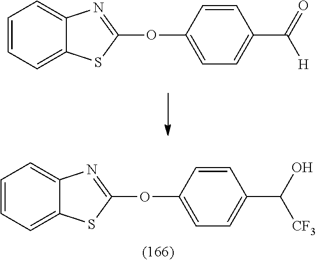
C1=C(OC2=NC3=CC=CC=C3S2)C=CC(C(=O)[H])=C1.C1=C(OC2=NC3=CC=CC=C3S2)C=CC(C(O)[CF3])=C1
